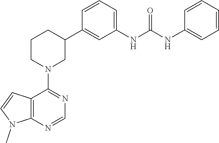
C12=C(N=CN=C1N1CC(C3=CC(NC(NC4=CC=CC=C4)=O)=CC=C3)CCC1)N(C)C=C2
